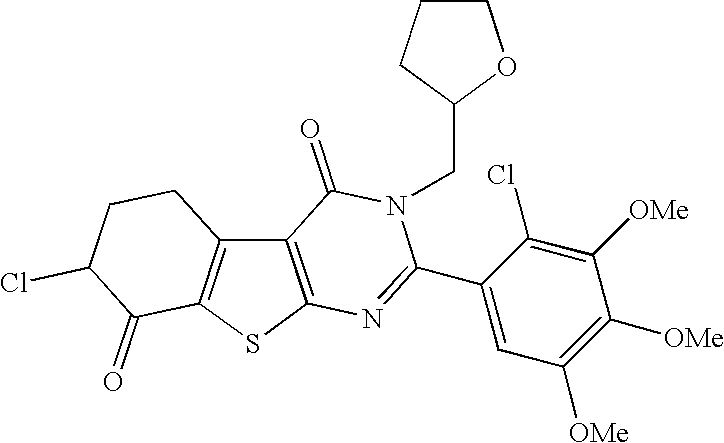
C12=C(SC3=C1CCC(Cl)C3=O)N=C(C1=CC([OMe])=C([OMe])C([OMe])=C1Cl)N(CC1OCCC1)C2=O
